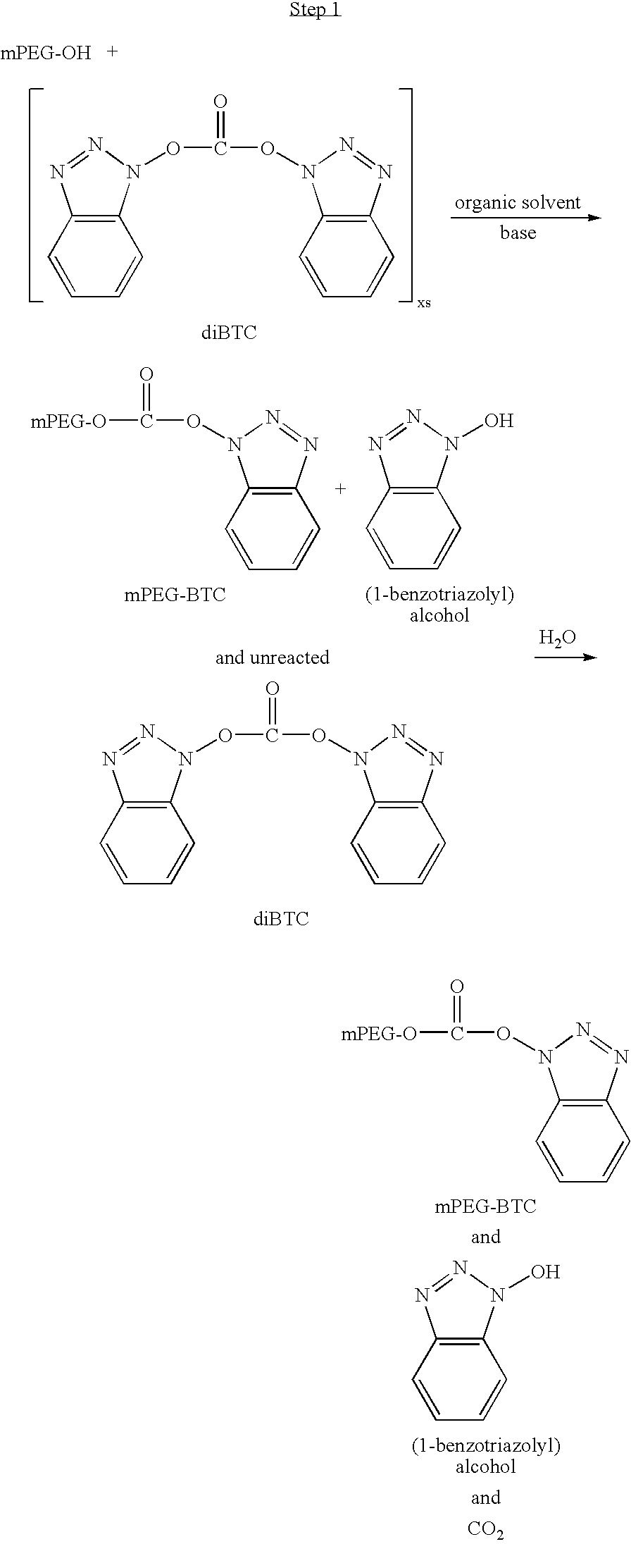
C12=C(C=CC=C1)N=NN2OC(=O)ON1C2=C(N=N1)C=CC=C2.C12=C(C=CC=C1)N=NN2OC(=O)ON1C2=C(N=N1)C=CC=C2.C(=O)(ON1C2=C(N=N1)C=CC=C2)[mPEG-O].C12=C(C=CC=C1)N=NN2O.O.C(=O)(ON1C2=C(N=N1)C=CC=C2)[mPEG-O].C12=C(C=CC=C1)N=NN2O.[CO2]
